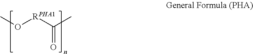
CO[RPHA1]C(C)=O
